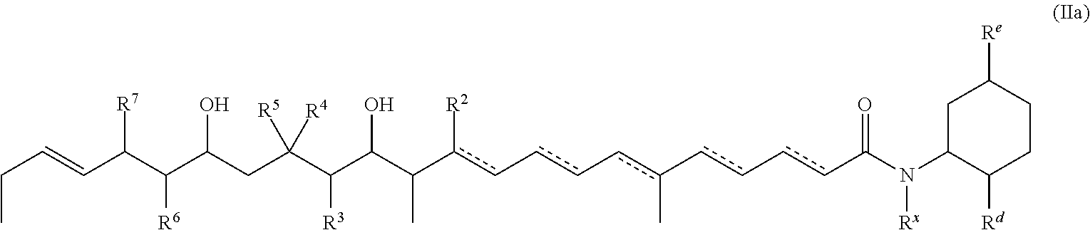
C([R6])(C(C=CCC)[R7])C(CC(C(C(C(c(c-cc-cc(-cc-ccC(N(C1C([Rd])CCC([Re])C1)[Rx])=O)C)[R2])C)O)[R3])([R5])[R4])O
